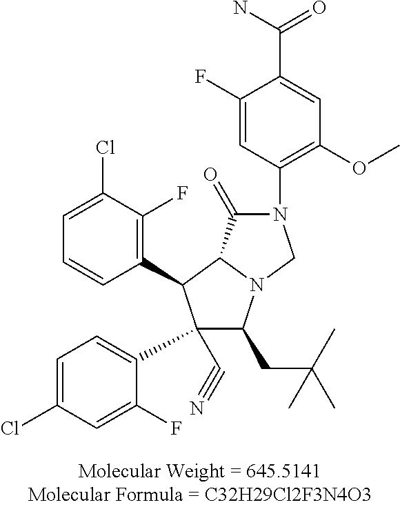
C1=C(Cl)C(F)=C(C2C(C3=CC=C(Cl)C=C3F)(C#N)C(CC(C)(C)C)N3C2C(=O)N(C2=C(OC)C=C(C(=O)N)C(F)=C2)C3)C=C1
